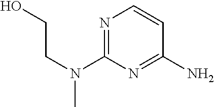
N1=C(N(CCO)C)N=C(N)C=C1
